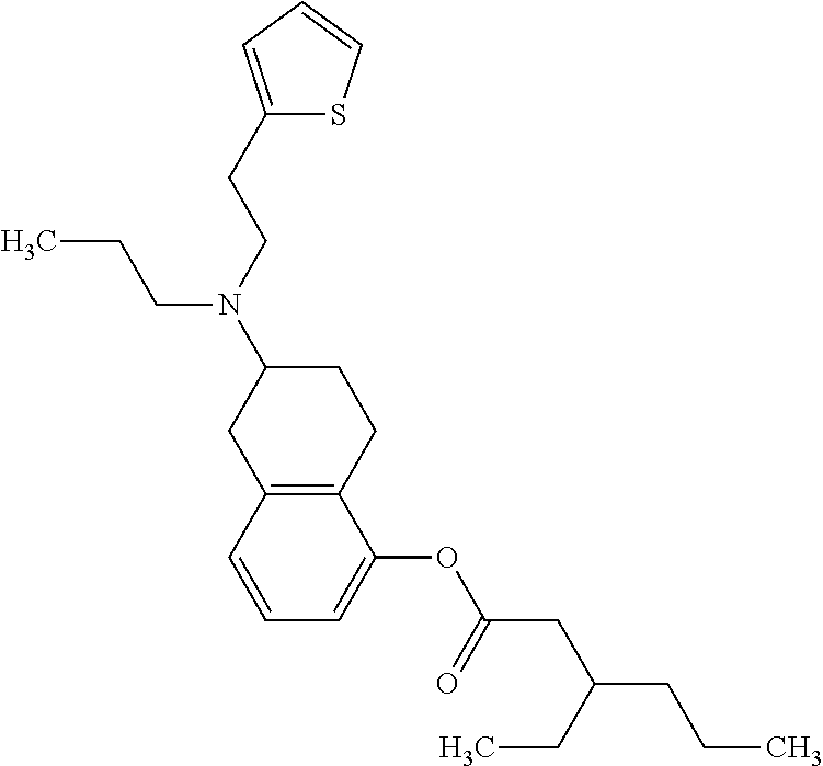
C12=C(C=CC=C1OC(CC(CCC)CC)=O)CC(N(CCC1=CC=CS1)CCC)CC2
